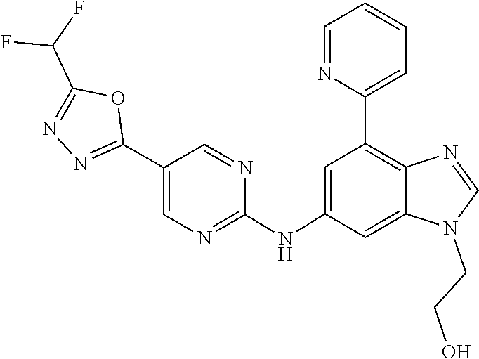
N1=CN(CCO)C2=CC(NC3=NC=C(C4=NN=C(C(F)F)O4)C=N3)=CC(C3=CC=CC=N3)=C12
